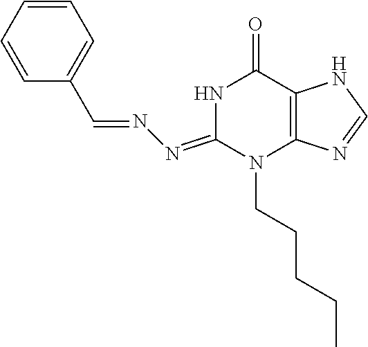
N1C(=NN=CC2=CC=CC=C2)N(CCCCC)C2=C(C1=O)NC=N2
